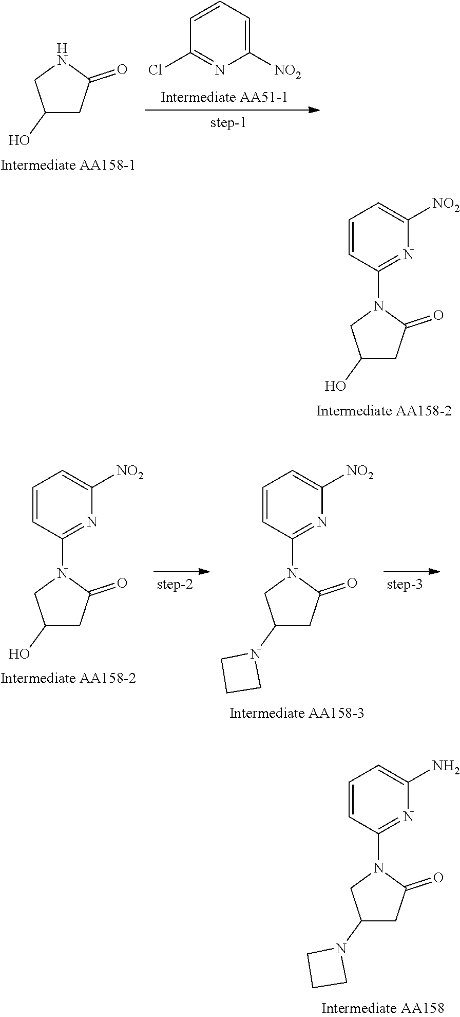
C1(O)CC(=O)N(C2=NC([NO2])=CC=C2)C1.C1(O)CC(=O)NC1.C1=CC=C([NO2])N=C1Cl.C1(O)CC(=O)N(C2=NC([NO2])=CC=C2)C1.C1(N2CCC2)CC(=O)N(C2=NC([NO2])=CC=C2)C1.C1(N2CCC2)CC(=O)N(C2=NC(N)=CC=C2)C1
